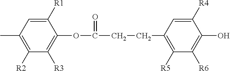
CC1=C([R2])C([R3])=C(OC(CCC2=C([R5])C([R6])=C(O)C([R4])=C2)=O)C([R1])=C1
